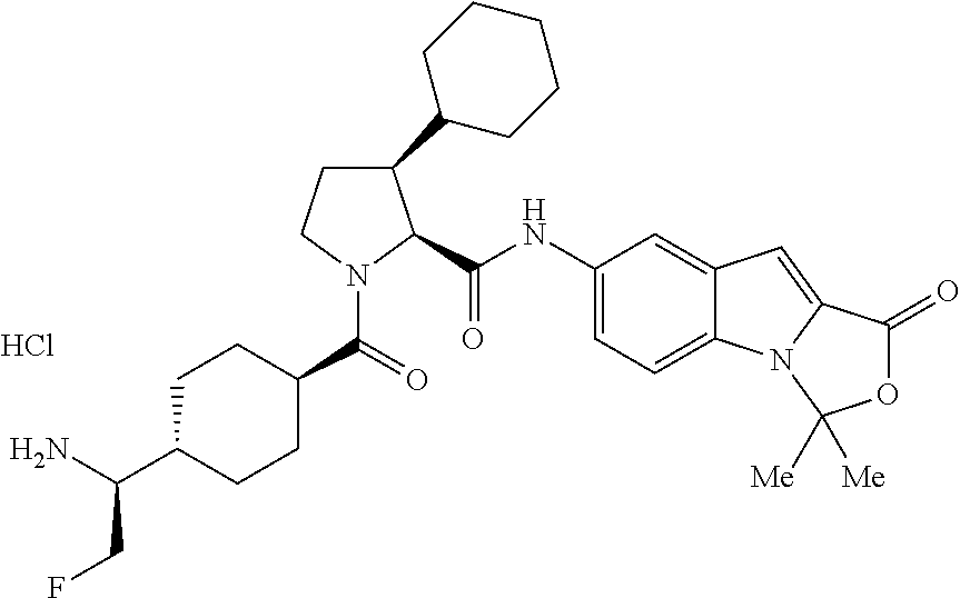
C1CN(C(=O)C2CCC(C(N)CF)CC2)C(C(NC2=CC=C3C(=C2)C=C2N3C([Me])([Me])OC2=O)=O)C1C1CCCCC1.Cl
